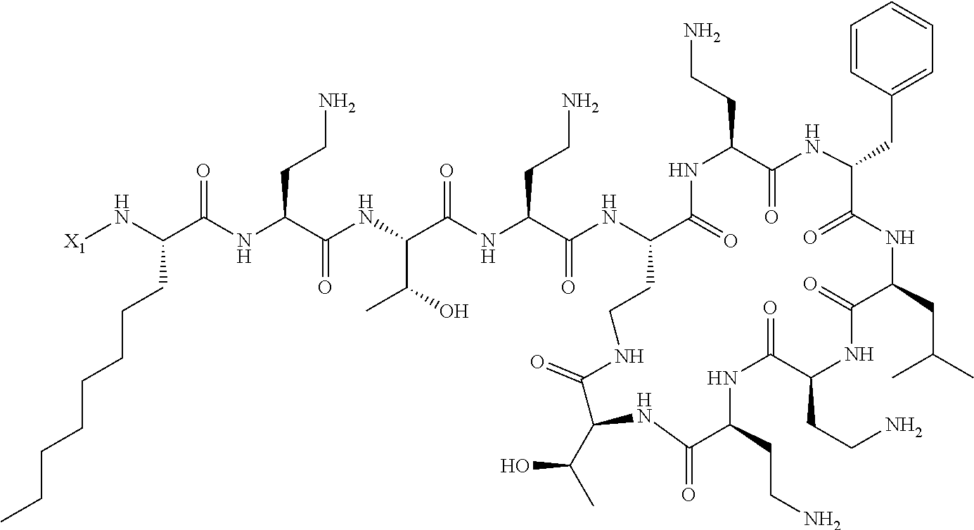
C(NC(C(NC(C(NC(C(NC1C(=O)NC(CCN)C(=O)NC(CC2=CC=CC=C2)C(=O)NC(CC(C)C)C(=O)NC(CCN)C(=O)NC(CCN)C(=O)NC(C(C)O)C(=O)NCC1)=O)CCN)=O)C(O)C)=O)CCN)(=O)C(N[X1])CCCCCCCC
